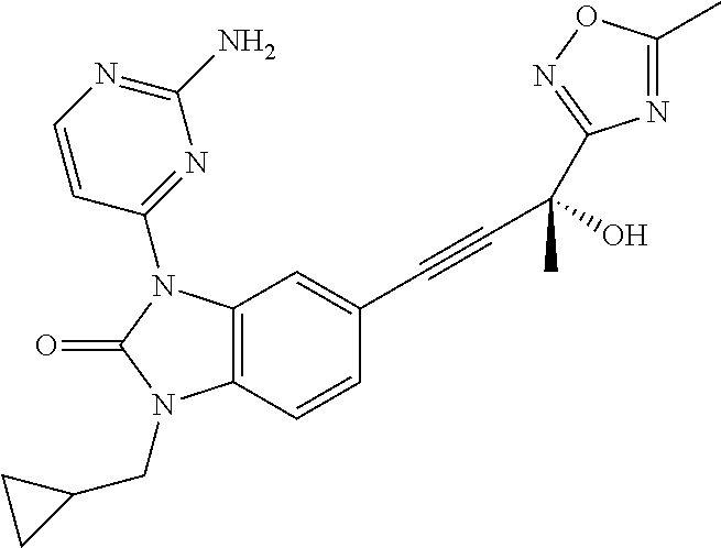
C12=C(C=CC(C#CC(C)(O)C3=NOC(C)=N3)=C1)N(CC1CC1)C(=O)N2C1=NC(N)=NC=C1
